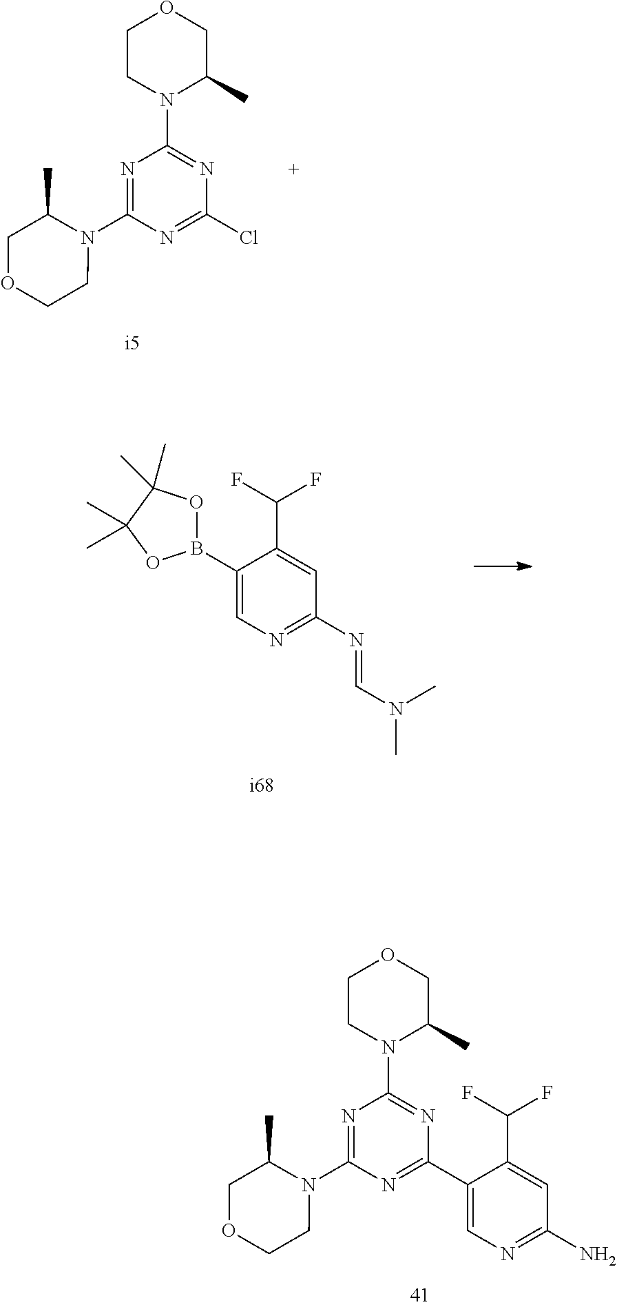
N1=C(N=CN(C)C)C=C(C(F)F)C(B2OC(C)(C)C(C)(C)O2)=C1.N1(C2=NC(N3C(C)COCC3)=NC(Cl)=N2)C(C)COCC1.C1(C2=NC(N3C(C)COCC3)=NC(N3C(C)COCC3)=N2)=CN=C(N)C=C1C(F)F
